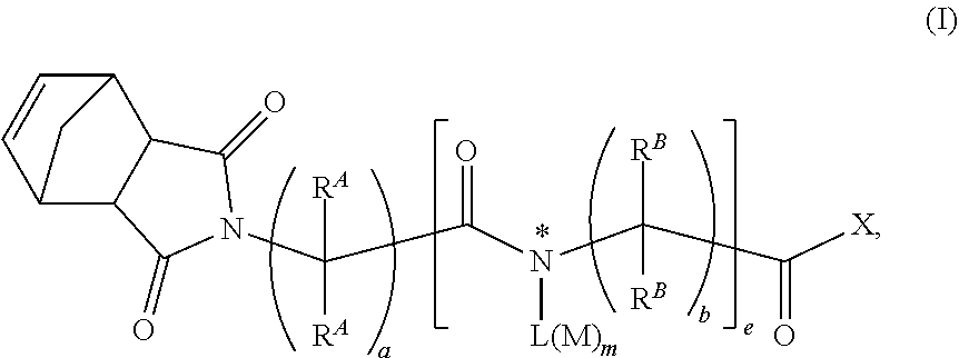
C(C(N([L(M)m])C(C([X])=O)([RB])[RB])=O)([RA])([RA])N1C(=O)C2C3C=CC(C2C1=O)C3
